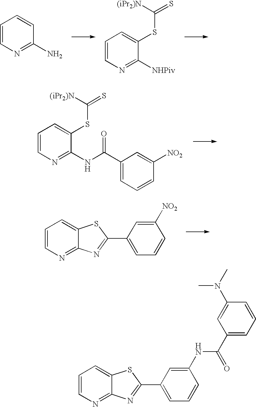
C1=CN=C2C(=C1)SC(C1=CC=CC(NC(C3=CC=CC(N(C)C)=C3)=O)=C1)=N2.C1=CN=C(N)C=C1.C1=CN=C([NHPiv])C(SC(=S)[(iPr2)N])=C1.C1=CN=C(NC(C2=CC=CC([NO2])=C2)=O)C(SC(=S)[(iPr2)N])=C1.C1=CN=C2C(=C1)SC(C1=CC=CC([NO2])=C1)=N2
